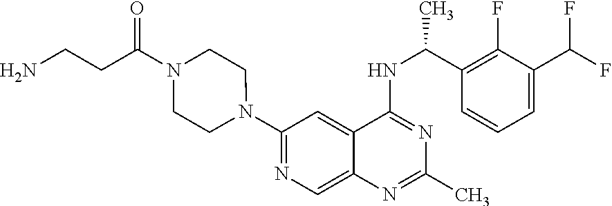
C1(N2CCN(C(CCN)=O)CC2)=NC=C2C(=C1)C(NC(C1=C(F)C(C(F)F)=CC=C1)C)=NC(C)=N2
